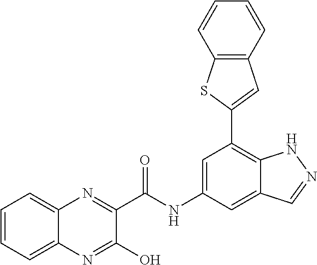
C1=C(NC(=O)C2=NC3=CC=CC=C3N=C2O)C=C2C(=C1C1=CC3=C(S1)C=CC=C3)NN=C2
